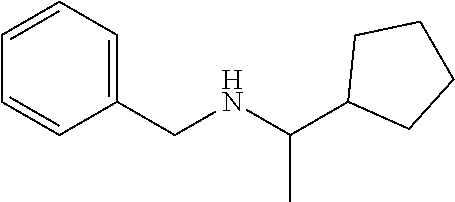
C1=CC(CNC(C2CCCC2)C)=CC=C1
